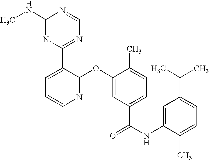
N1=C(OC2=CC(C(NC3=CC(C(C)C)=CC=C3C)=O)=CC=C2C)C(C2=NC=NC(NC)=N2)=CC=C1
